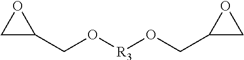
C1C(CO[R3]OCC2CO2)O1
